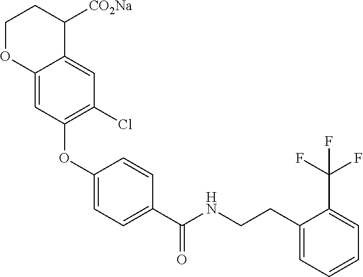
C1(OC2=C(Cl)C=C3C(=C2)OCCC3[CO2Na])=CC=C(C(NCCC2=CC=CC=C2C(F)(F)F)=O)C=C1
